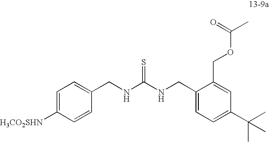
C1=C([H3CO2SHN])C=CC(CNC(NCC2=CC=C(C(C)(C)C)C=C2COC(C)=O)=S)=C1
